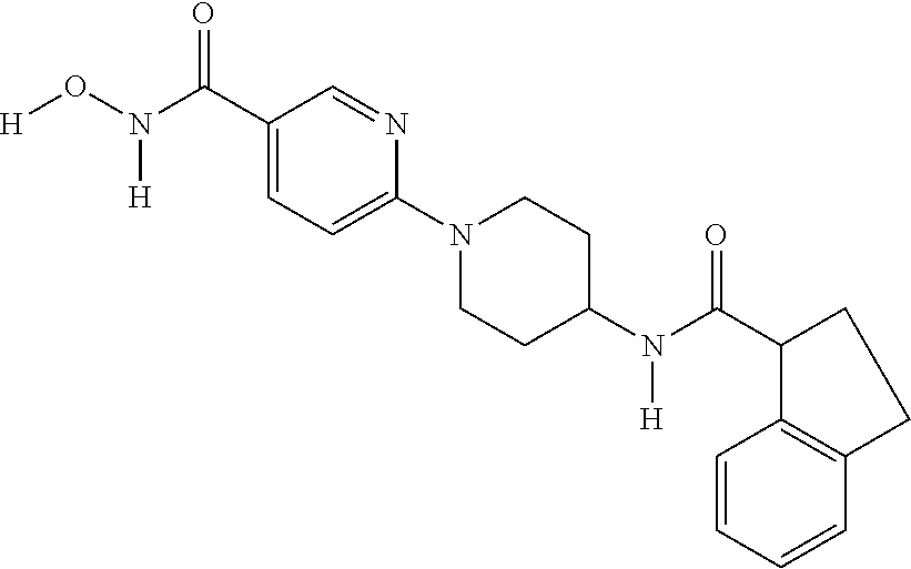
C1(C(=O)N([H])O[H])=CC=C(N2CCC(N(C(=O)C3CCC4=C3C=CC=C4)[H])CC2)N=C1
